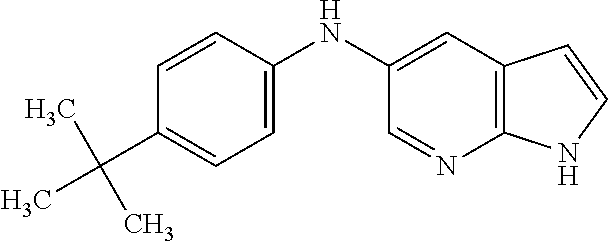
C1=CC(NC2=CC3=C(N=C2)NC=C3)=CC=C1C(C)(C)C
